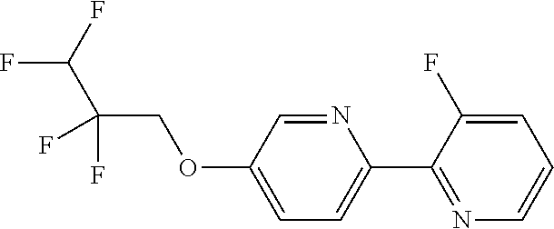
C1=NC(C2=NC=CC=C2F)=CC=C1OCC(C(F)F)(F)F
